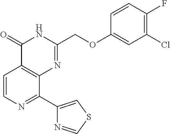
C1=CN=C(C2=CSC=N2)C2=C1C(=O)NC(COC1=CC(Cl)=C(F)C=C1)=N2
